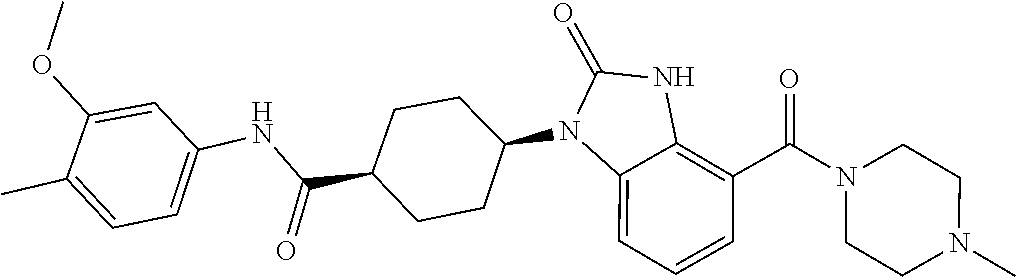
C1(=O)NC2=C(C(N3CCN(C)CC3)=O)C=CC=C2N1C1CCC(C(NC2=CC=C(C)C(OC)=C2)=O)CC1
